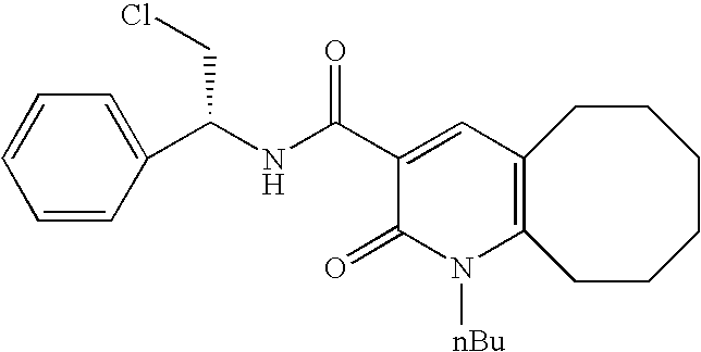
C12=C(CCCCCC1)N([nBu])C(=O)C(C(NC(C1=CC=CC=C1)CCl)=O)=C2
